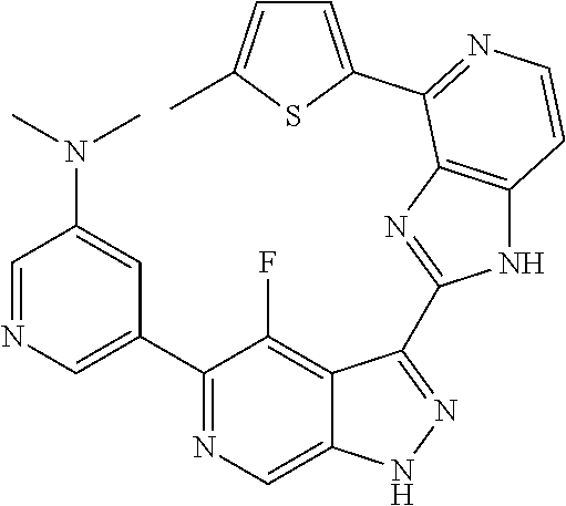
C1=NC=C(C2=NC=C3C(=C2F)C(C2=NC4=C(N2)C=CN=C4C2=CC=C(C)S2)=NN3)C=C1N(C)C
